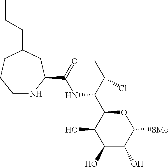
C1NC(C(NC(C(C)Cl)C2C(O)C(O)C(O)C([SMe])O2)=O)CC(CCC)CC1
